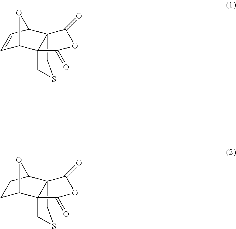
C123CSCC1(C1C=CC2O1)C(=O)OC3=O.C123CSCC1(C1CCC2O1)C(=O)OC3=O
